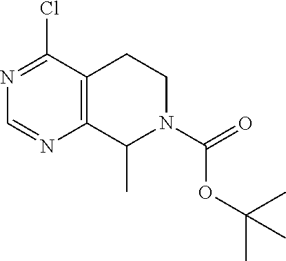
C1N(C(=O)OC(C)(C)C)C(C)C2=C(C1)C(Cl)=NC=N2
